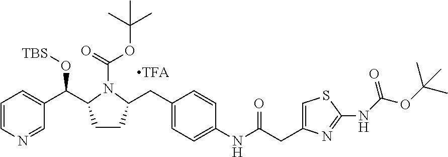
C1=CN=CC(C(O[TBS])C2CCC(CC3=CC=C(NC(=O)CC4=CSC(NC(=O)OC(C)(C)C)=N4)C=C3)N2C(OC(C)(C)C)=O)=C1
